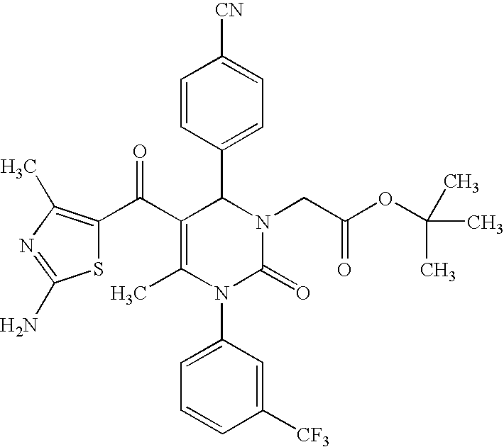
C1=CC(C2C(C(C3=C(C)N=C(N)S3)=O)=C(C)N(C3=CC=CC([CF3])=C3)C(=O)N2CC(OC(C)(C)C)=O)=CC=C1[CN]
